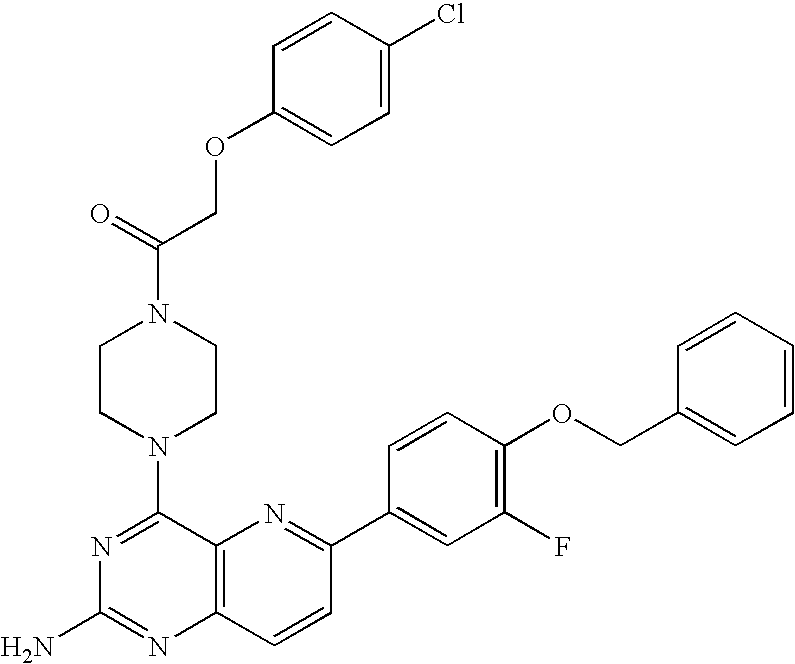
N1=C(N2CCN(C(=O)COC3=CC=C(Cl)C=C3)CC2)C2=C(N=C1N)C=CC(C1=CC(F)=C(OCC3=CC=CC=C3)C=C1)=N2
